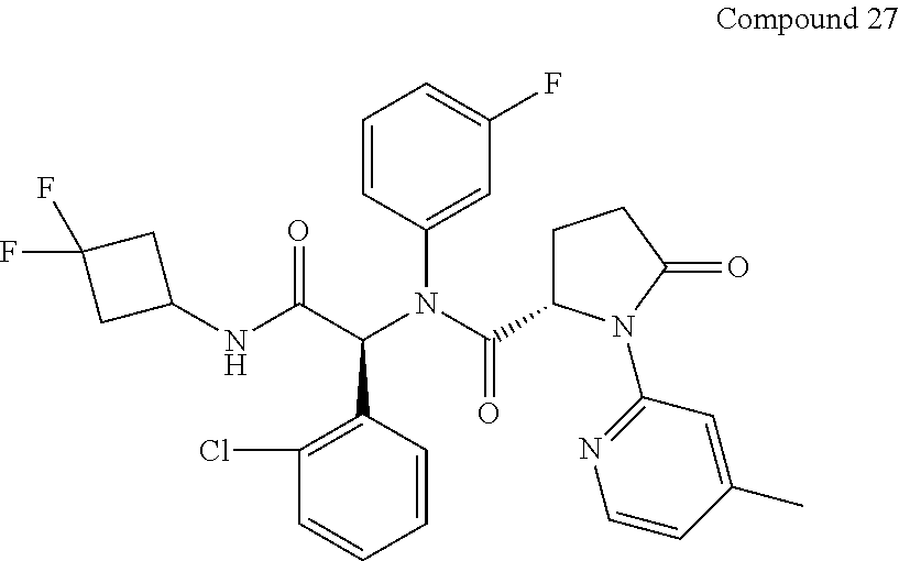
C1=C(N(C(=O)C2CCC(=O)N2C2=NC=CC(C)=C2)C(C(NC2CC(F)(F)C2)=O)C2=C(Cl)C=CC=C2)C=CC=C1F
